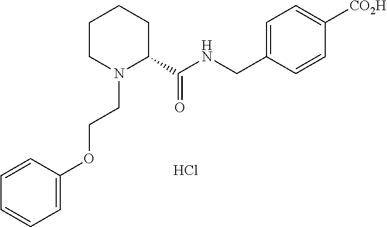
C1CN(CCOC2=CC=CC=C2)C(C(NCC2=CC=C([CO2H])C=C2)=O)CC1.Cl
